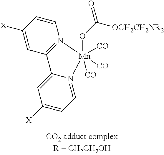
C1=C([X])C=CN2=C1C1=CC([X])=CC=N1[Mn]2(OC(=O)[OCH2CH2NR2])([CO])([CO])[CO]
